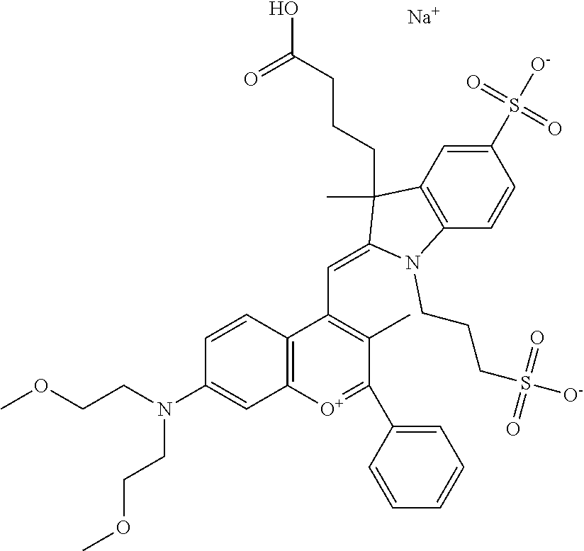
C1=CC2=C(C=C1N(CCOC)CCOC)[O+]=C(C1=CC=CC=C1)C(C)=C2C=C1C(C)(CCCC(O)=O)C2=C(C=CC(S(=O)(=O)[O-])=C2)N1CCCS(=O)(=O)[O-].[Na]
